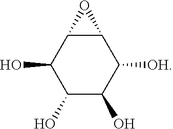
C1(O)C(O)C([OH])C2C(C1O)O2
